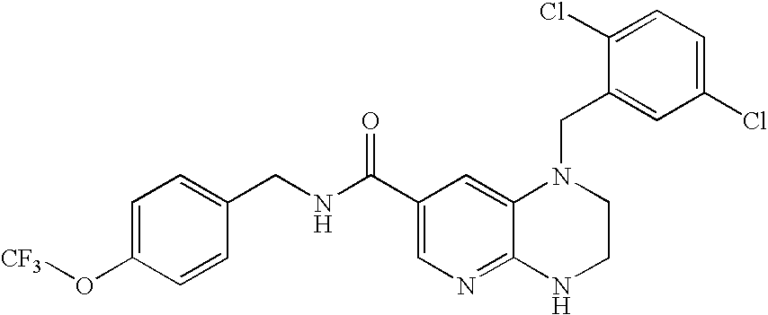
C12=NC=C(C(NCC3=CC=C(O[CF3])C=C3)=O)C=C1N(CC1=CC(Cl)=CC=C1Cl)CCN2
